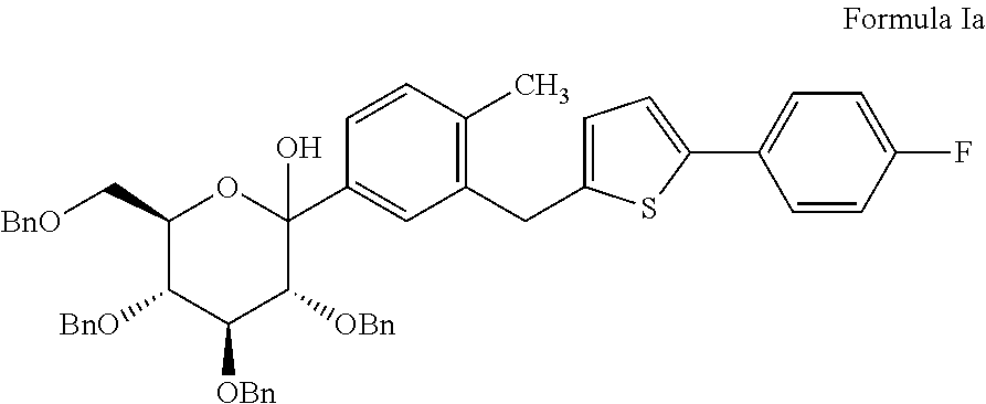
C1(CC2=C(C)C=CC(C3(O)OC(C[BnO])C([BnO])C([OBn])C3[OBn])=C2)=CC=C(C2=CC=C(F)C=C2)S1
